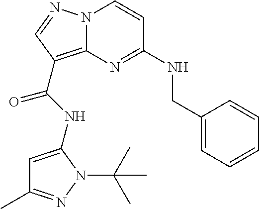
N12C(=C(C(NC3=CC(C)=NN3C(C)(C)C)=O)C=N1)N=C(NCC1=CC=CC=C1)C=C2
